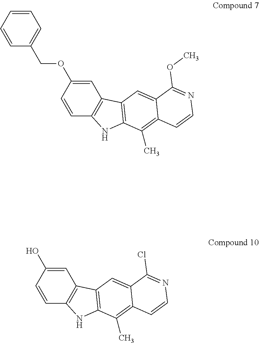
C1=C(OCC2=CC=CC=C2)C=CC2=C1C1=C(N2)C(C)=C2C(=C1)C(OC)=NC=C2.C1=C(O)C=CC2=C1C1=C(N2)C(C)=C2C(=C1)C(Cl)=NC=C2
